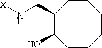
C1(CN[X])C(O)CCCCCC1
